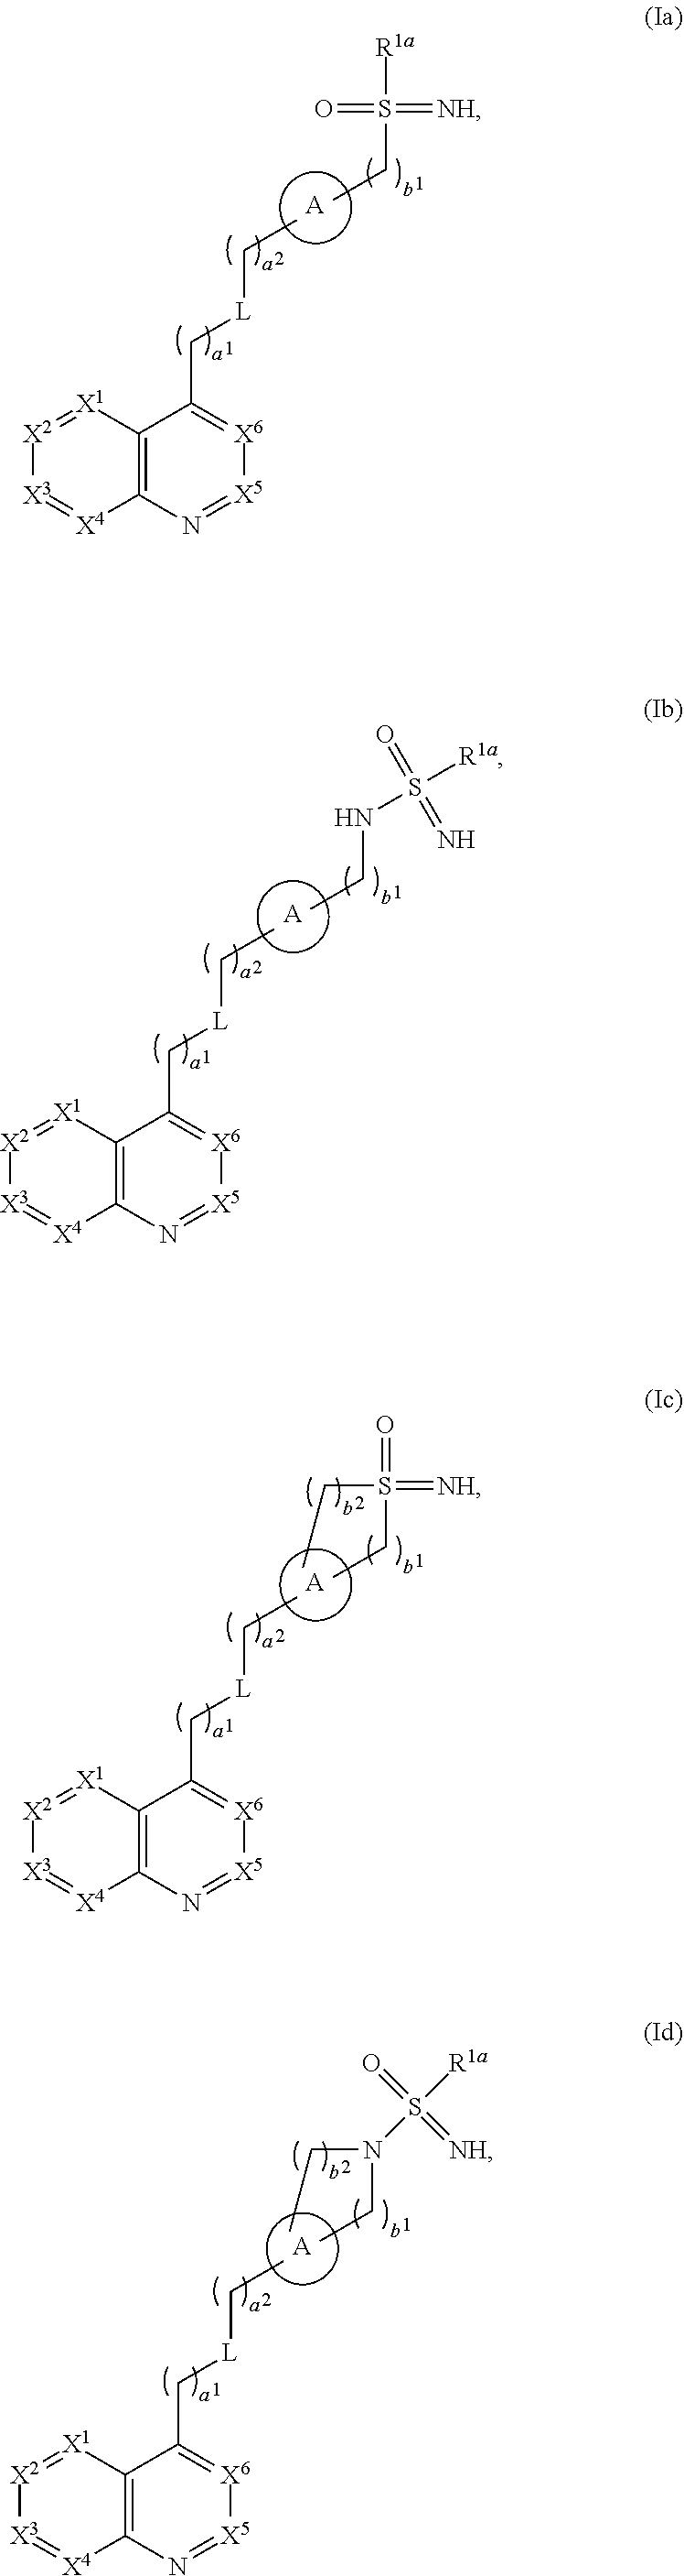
[A].CCS([R1a])(=[NH])=O.C12=C(N=[X5][X6]=C1C[L]CC)[X4]=[X3][X2]=[X1]2.[A].CCNS([R1a])(=O)=N.C12=C(N=[X5][X6]=C1C[L]CC)[X4]=[X3][X2]=[X1]2.[A].CCS(=O)(=[NH])CC.C12=C(N=[X5][X6]=C1C[L]CC)[X4]=[X3][X2]=[X1]2.[A].CCN(CC)S([R1a])(=O)=[NH].C12=C(N=[X5][X6]=C1C[L]CC)[X4]=[X3][X2]=[X1]2
